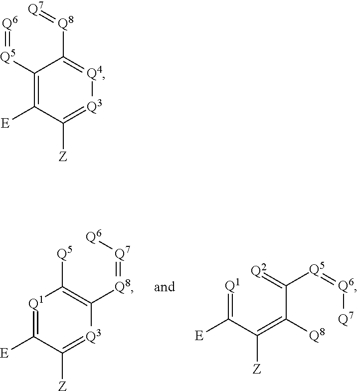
[Q1]1=C([E])C([Z])=[Q3]C([Q8]=[Q7][Q6])=C1[Q5].[Q1]=C(C(=C(C(=[Q2])[Q5]=[Q6][Q7])[Q8])[Z])[E].C1([Q5]=[Q6])=C([E])C([Z])=[Q3][Q4]=C1[Q8]=[Q7]
